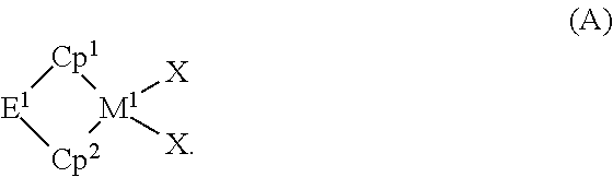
[Cp1]1[E1][Cp2][M1]1([X])[X]
